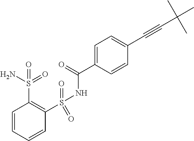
C1=CC=CC(S(=O)(NC(=O)C2=CC=C(C#CC(C)(C)C)C=C2)=O)=C1S(N)(=O)=O
